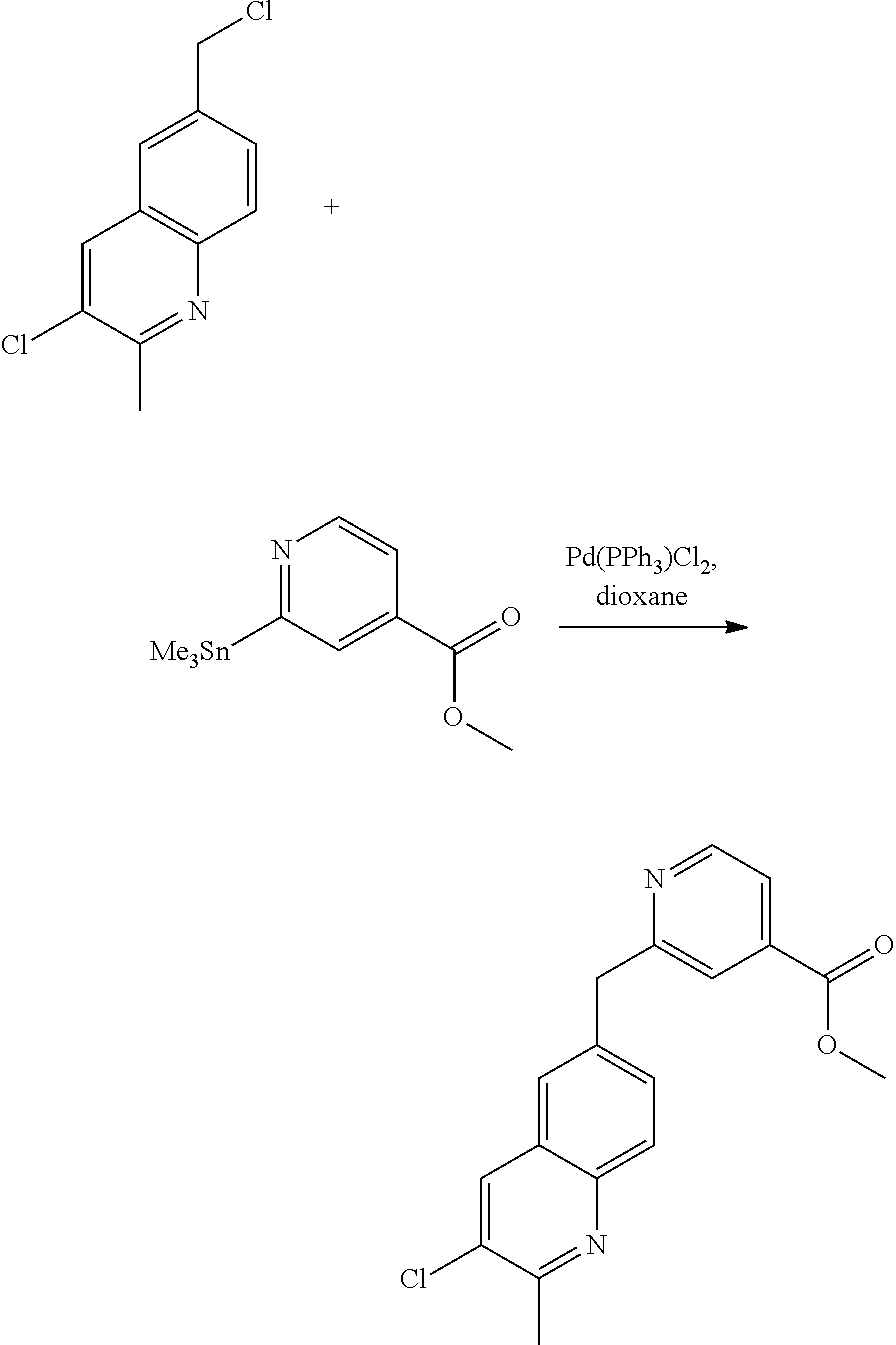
C1=CC(CCl)=CC2=C1N=C(C)C(Cl)=C2.C1(C(=O)OC)=CC([Me3Sn])=NC=C1.C1=C2C(=CC(CC3=CC(C(=O)OC)=CC=N3)=C1)C=C(Cl)C(C)=N2
